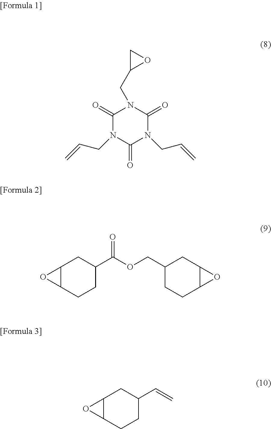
C1(=O)N(CC=C)C(=O)N(CC=C)C(=O)N1CC1OC1.C12C(CCC(C(=O)OCC3CCC4C(C3)O4)C1)O2.C12C(CCC(C=C)C1)O2
